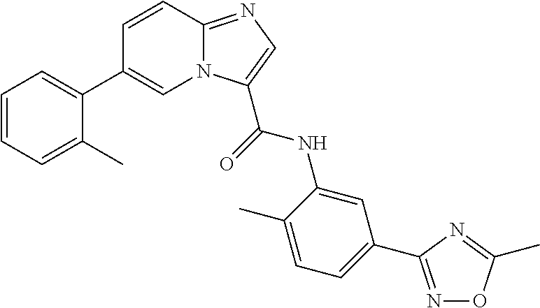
C1=CC2=NC=C(C(NC3=CC(C4=NOC(C)=N4)=CC=C3C)=O)N2C=C1C1=CC=CC=C1C
